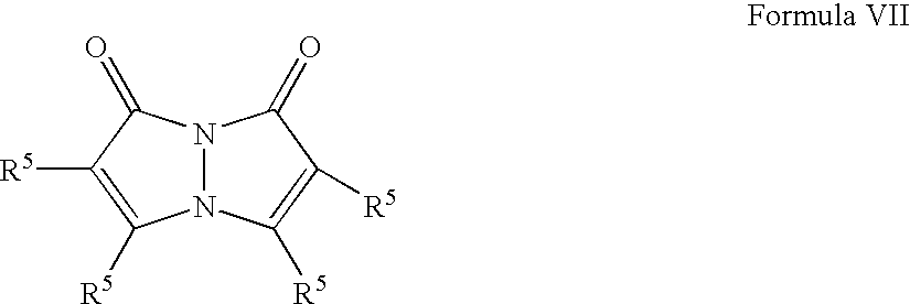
N12N(C([R5])=C([R5])C1=O)C([R5])=C([R5])C2=O
